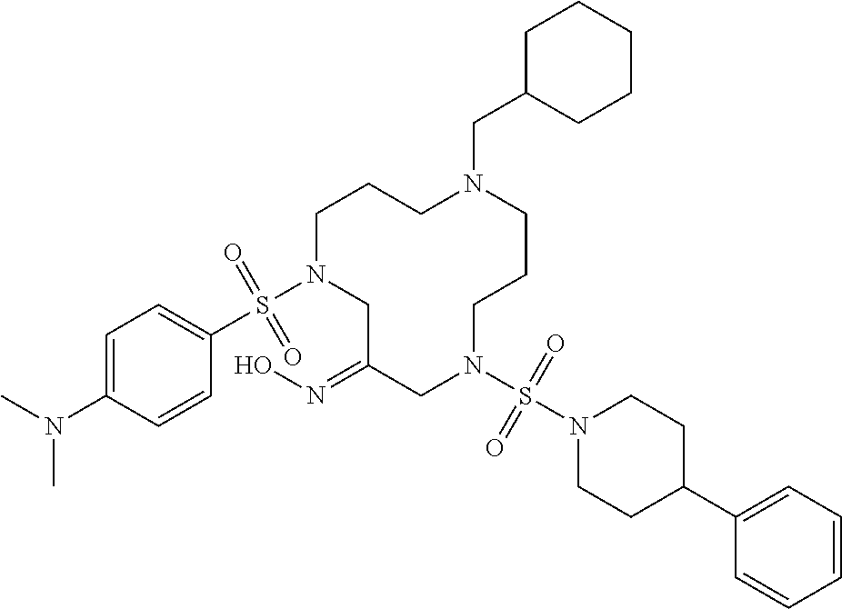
C1N(S(C2=CC=C(N(C)C)C=C2)(=O)=O)CC(=NO)CN(S(N2CCC(C3=CC=CC=C3)CC2)(=O)=O)CCCN(CC2CCCCC2)CC1
